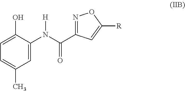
C1=C(O)C(N(C(C2=NOC([R])=C2)=O)[H])=CC(C)=C1
